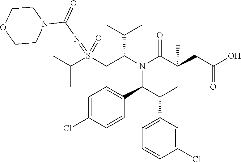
C(C)(C)S(CC(N1C(=O)C(CC(O)=O)(C)CC(C2=CC=CC(Cl)=C2)C1C1=CC=C(Cl)C=C1)C(C)C)(=NC(N1CCOCC1)=O)=O
